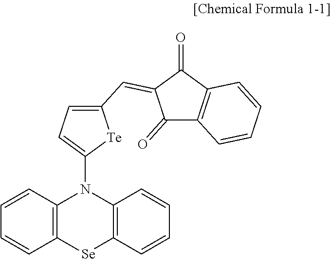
C12=C([Se]C3=C(N1C1=CC=C(C=C4C(=O)C5=C(C4=O)C=CC=C5)[Te]1)C=CC=C3)C=CC=C2
